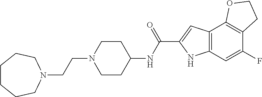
C1CCCN(CCN2CCC(NC(C3=CC4=C(N3)C=C(F)C3=C4OCC3)=O)CC2)CC1
